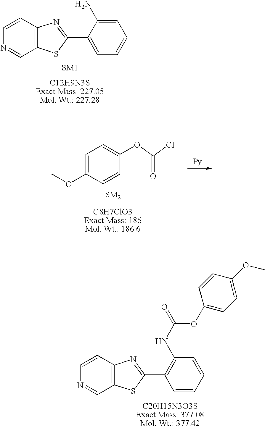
C1=CC2=C(C=N1)SC(C1=CC=CC=C1N)=N2.C1=CC2=C(C=N1)SC(C1=C(NC(=O)OC3=CC=C(OC)C=C3)C=CC=C1)=N2.C1=C(OC)C=CC(OC(Cl)=O)=C1
